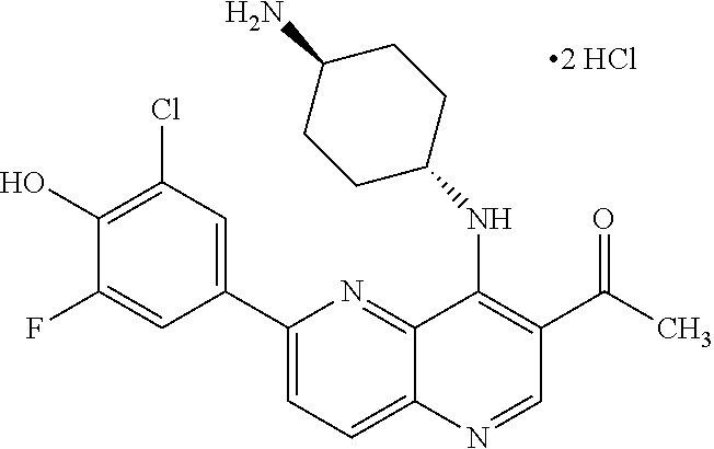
C1(C2=CC(Cl)=C(O)C(F)=C2)=CC=C2C(=N1)C(NC1CCC(N)CC1)=C(C(=O)C)C=N2
